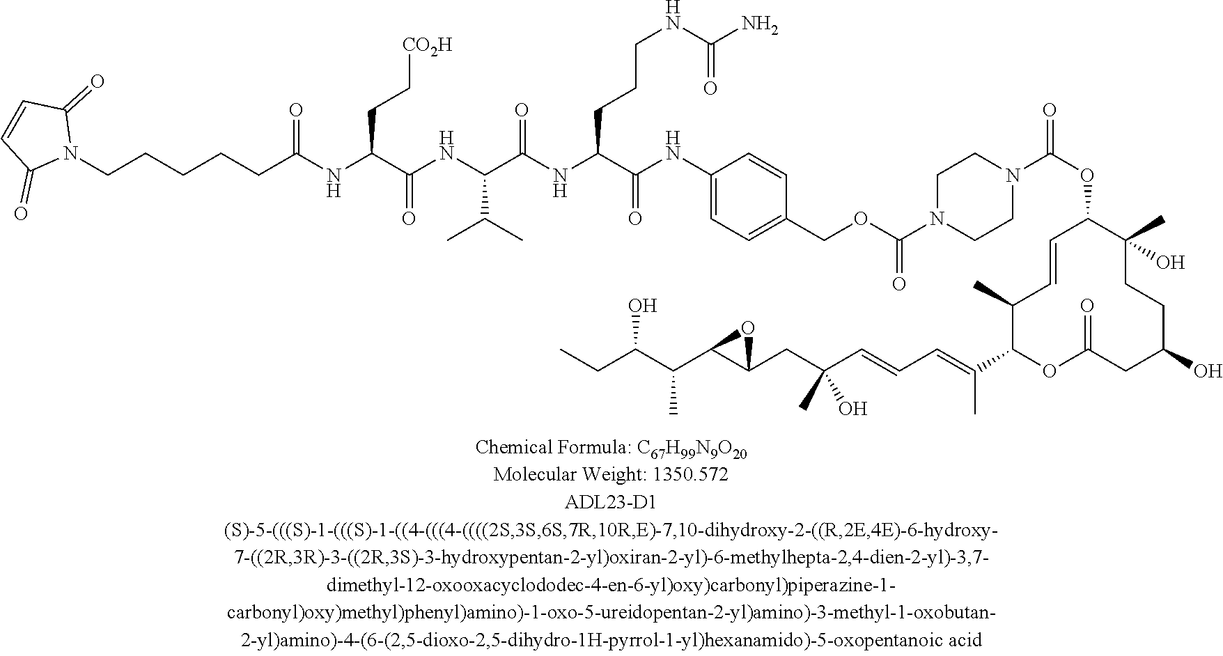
C1(COC(N2CCN(C(OC3C(C)(O)CCC(O)CC(=O)OC(C(=CC=CC(CC4C(C(C(CC)O)C)O4)(C)O)C)C(C)C=C3)=O)CC2)=O)=CC=C(NC(C(NC(C(NC(=O)C(NC(CCCCCN2C(=O)C=CC2=O)=O)CC[CO2H])C(C)C)=O)CCCNC(N)=O)=O)C=C1
